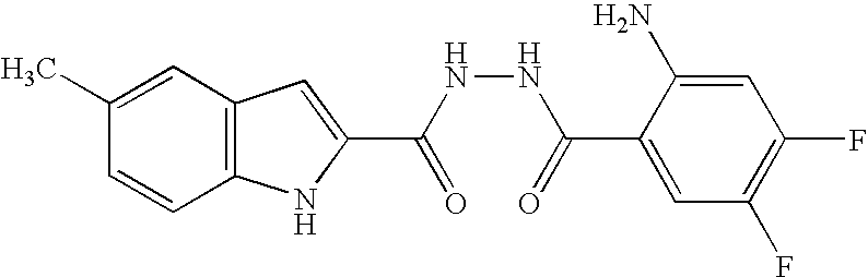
C12=C(C=C(C)C=C1)C=C(C(NNC(C1=CC(F)=C(F)C=C1N)=O)=O)N2
